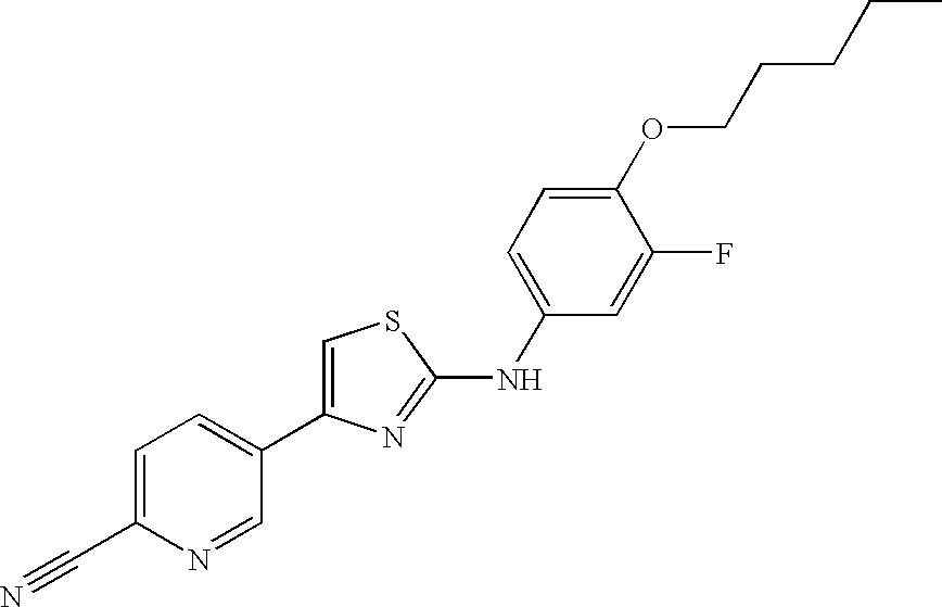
C1=C(C2=CC=C(C#N)N=C2)N=C(NC2=CC=C(OCCCCC)C(F)=C2)S1
